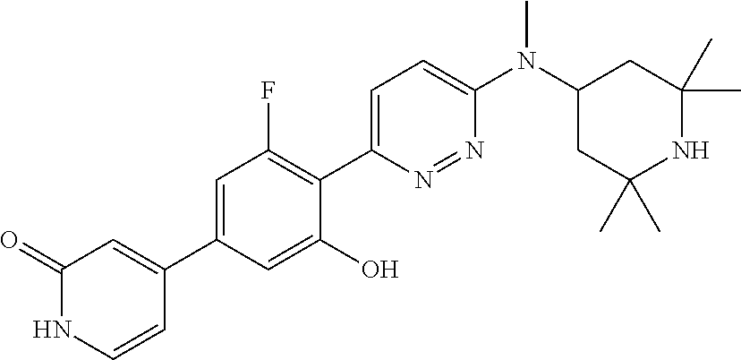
C1=CNC(=O)C=C1C1=CC(F)=C(C2=CC=C(N(C3CC(C)(C)NC(C)(C)C3)C)N=N2)C(O)=C1
